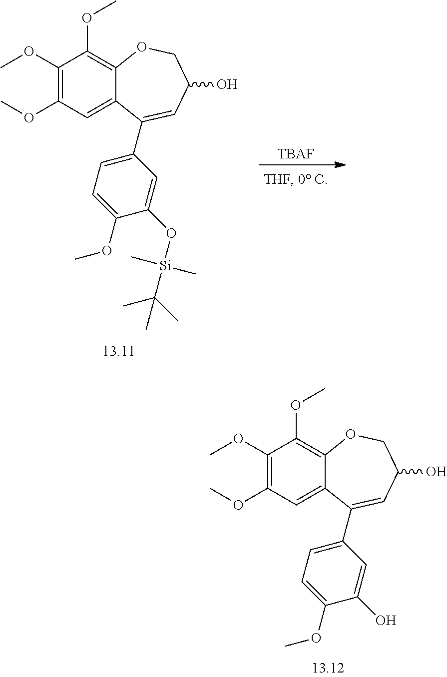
OC1=CC(C2=CC(O)COC3=C(OC)C(OC)=C(OC)C=C32)=CC=C1OC.O([Si](C(C)(C)C)(C)C)C1=CC(C2=CC(O)COC3=C(OC)C(OC)=C(OC)C=C32)=CC=C1OC.[TBAF]
